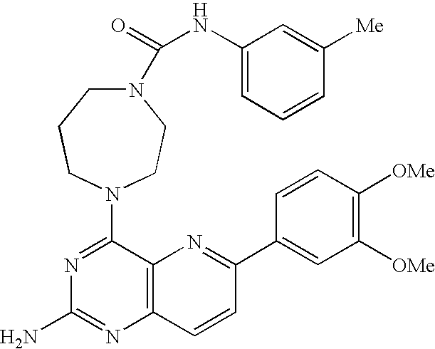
C1(N2CCCN(C(=O)NC3=CC=CC([Me])=C3)CC2)=NC(N)=NC2=C1N=C(C1=CC([OMe])=C([OMe])C=C1)C=C2
